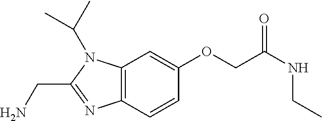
C12=C(C=CC(OCC(NCC)=O)=C1)N=C(CN)N2C(C)C
